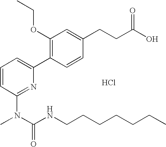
C1=CC(N(C(NCCCCCCC)=O)C)=NC(C2=C(OCC)C=C(CCC(O)=O)C=C2)=C1.Cl
